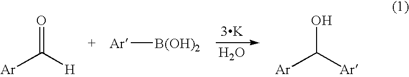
[Ar][B(OH)2].O=C([H])[Ar].[3K].O.OC([Ar])[Ar]
